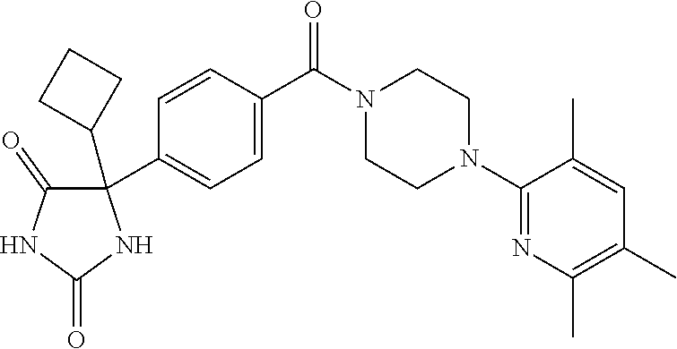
C1(N2CCN(C(C3=CC=C(C4(C5CCC5)C(=O)NC(=O)N4)C=C3)=O)CC2)=NC(C)=C(C)C=C1C
